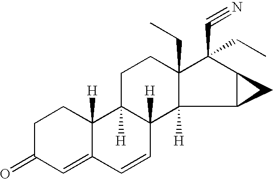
C1C2([H])C([H])(C3([H])C(CC)(C1)C(C#N)(CC)C1C3C1)C=CC1=CC(=O)CCC21[H]
